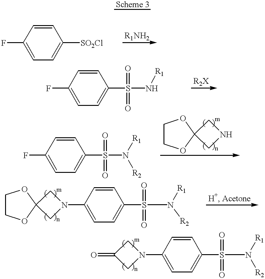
C1(F)=CC=C([SO2Cl])C=C1.C1=CC(F)=CC=C1S(N[R1])(=O)=O.FC1=CC=C(S(N([R2])[R1])(=O)=O)C=C1.C1COC2(O1)CNC2.C1COC2(O1)CN(C1=CC=C(S(N([R2])[R1])(=O)=O)C=C1)C2.C1(=O)CN(C2=CC=C(S(N([R2])[R1])(=O)=O)C=C2)C1
